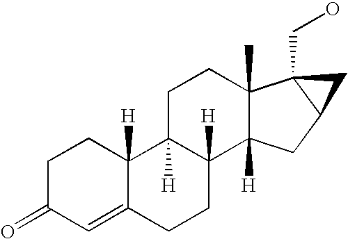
C1C(=O)C=C2C([H])(C1)C1([H])C([H])(CC2)C2([H])C(C)(CC1)C1(CO)C(C2)C1
